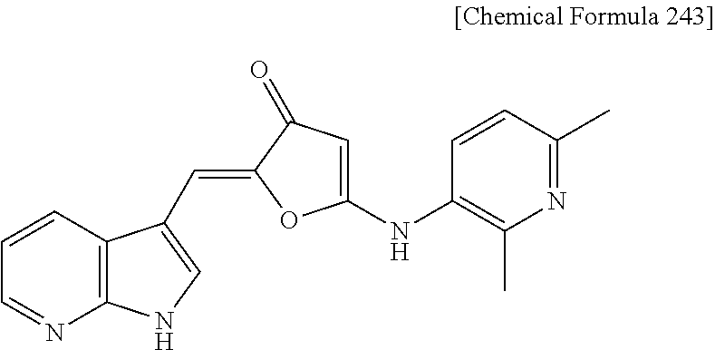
C1=NC2=C(C=C1)C(C=C1OC(NC3=C(C)N=C(C)C=C3)=CC1=O)=CN2
